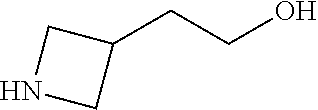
N1CC(CCO)C1
